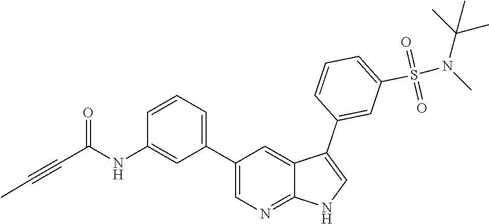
C(#CC(NC1=CC(C2=CN=C3C(=C2)C(C2=CC(S(N(C(C)(C)C)C)(=O)=O)=CC=C2)=CN3)=CC=C1)=O)C
